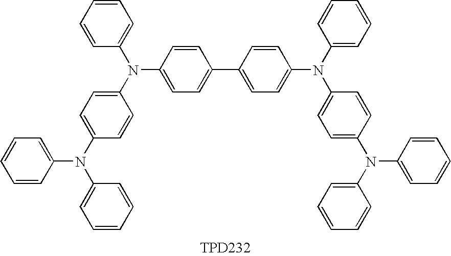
C1=CC(N(C2=CC=C(N(C3=CC=C(C4=CC=C(N(C5=CC=CC=C5)C5=CC=C(N(C6=CC=CC=C6)C6=CC=CC=C6)C=C5)C=C4)C=C3)C3=CC=CC=C3)C=C2)C2=CC=CC=C2)=CC=C1.[TPD232]
